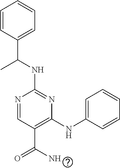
C1(NC(C2=CC=CC=C2)C)=NC(NC2=CC=CC=C2)=C(C(=O)N)C=N1
